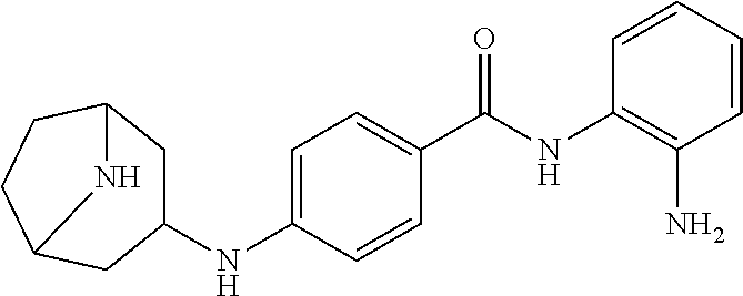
C1=CC=CC(N)=C1NC(C1=CC=C(NC2CC3CCC(C2)N3)C=C1)=O
